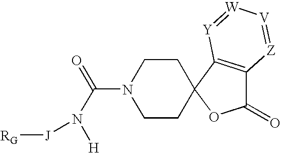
[RG][J]N(C(=O)N1CCC2(CC1)OC(=O)C1=C2[Y]=[W][V]=[Z]1)[H]
